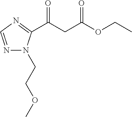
N1=CN=C(C(CC(OCC)=O)=O)N1CCOC
